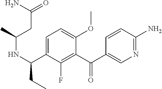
C1=C(C(NC(C)CC(=O)N)CC)C(F)=C(C(C2=CN=C(N)C=C2)=O)C(OC)=C1
